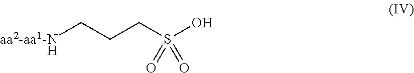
[aa2-aa1-NH]CCCS(O)(=O)=O
